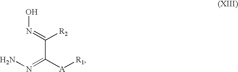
NN=C(C(=NO)[R2])[A][R1]
